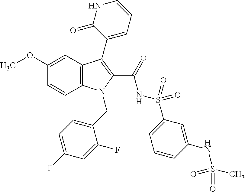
C1(OC)=CC2=C(C=C1)N(CC1=CC=C(F)C=C1F)C(C(=O)NS(=O)(=O)C1=CC=CC(NS(C)(=O)=O)=C1)=C2C1=CC=CNC1=O
